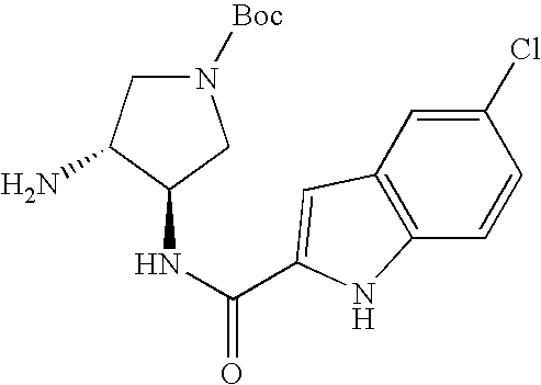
C1(NC(=O)C2=CC3=C(C=CC(Cl)=C3)N2)CN([Boc])CC1N
